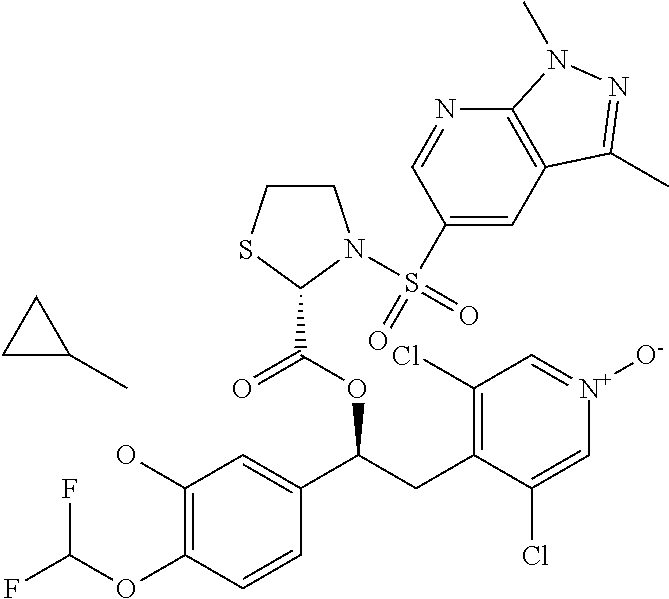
C1(O)=C(OC(F)F)C=CC(C(CC2=C(Cl)C=[N+]([O-])C=C2Cl)OC(=O)C2SCCN2S(=O)(=O)C2=CC3=C(N=C2)N(C)N=C3C)=C1.CC1CC1
